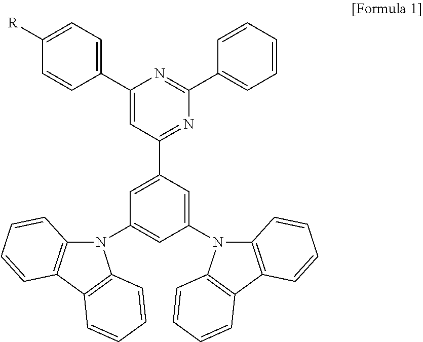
C1(C2=CC=C([R])C=C2)=CC(C2=CC(N3C4=C(C5=C3C=CC=C5)C=CC=C4)=CC(N3C4=C(C5=C3C=CC=C5)C=CC=C4)=C2)=NC(C2=CC=CC=C2)=N1
